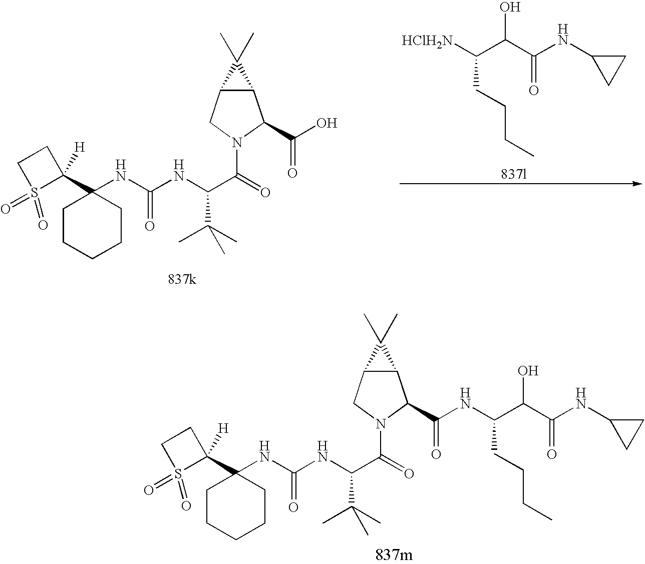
C1CCCCC1(C1([H])CCS1(=O)=O)NC(NC(C(=O)N1CC2C(C1C(NC(C(C(NC1CC1)=O)O)CCCC)=O)C2(C)C)C(C)(C)C)=O.C1CCCCC1(C1([H])CCS1(=O)=O)NC(NC(C(=O)N1CC2C(C1C(O)=O)C2(C)C)C(C)(C)C)=O.[HClH2N]C(C(C(NC1CC1)=O)O)CCCC
